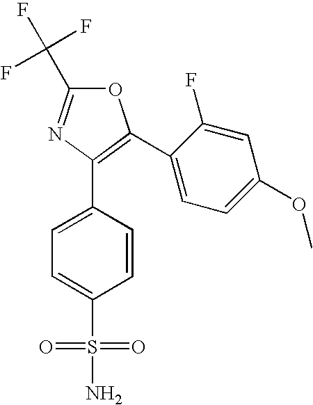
FC(F)(F)C1=NC(C2=CC=C(S(=O)(=O)N)C=C2)=C(C2=CC=C(OC)C=C2F)O1
